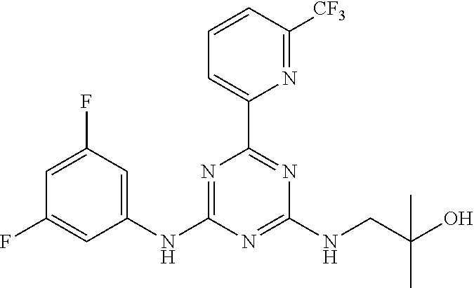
C1(NC2=CC(F)=CC(F)=C2)=NC(C2=CC=CC([CF3])=N2)=NC(NCC(O)(C)C)=N1
